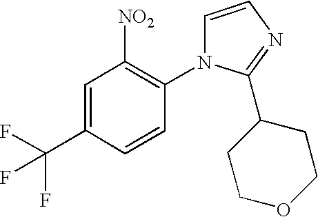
C1=CN=C(C2CCOCC2)N1C1=C([NO2])C=C(C(F)(F)F)C=C1
